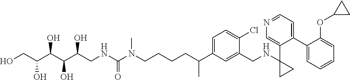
C1(C2=CC=NC=C2C2(NCC3=CC(C(CCCCN(C(NCC(C(C(C(CO)O)O)O)O)=O)C)C)=CC=C3Cl)CC2)=CC=CC=C1OC1CC1
